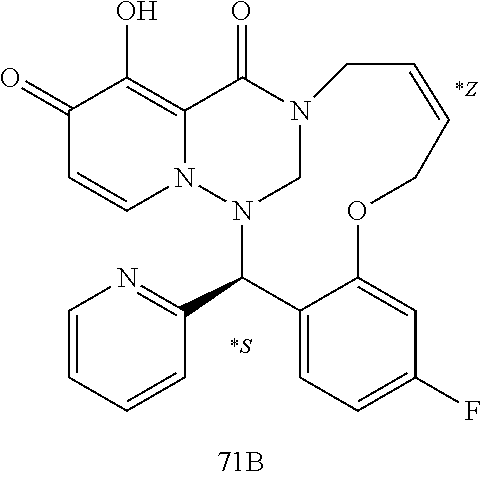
C1(=O)C=CN2C(=C1O)C(=O)N1CN2C(C2=NC=CC=C2)C2=CC=C(F)C=C2OCC=CC1.[*S].[*Z]
